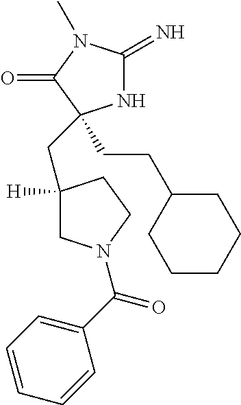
N1C(=N)N(C)C(=O)C1(CCC1CCCCC1)CC1([H])CN(C(C2=CC=CC=C2)=O)CC1
